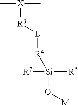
C[X](C)[R3][L][R4][Si](O[M])([R5])[R7]
